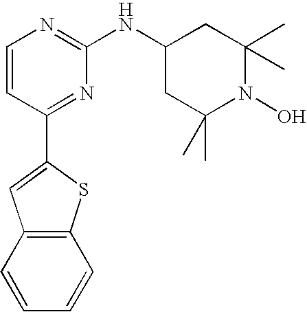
C1=CC(C2=CC3=C(S2)C=CC=C3)=NC(NC2CC(C)(C)N(O)C(C)(C)C2)=N1
